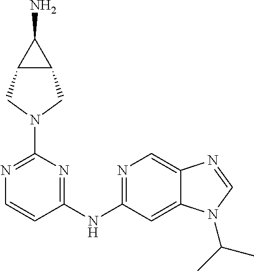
C1(N2CC3C(C2)C3N)=NC=CC(NC2=NC=C3C(=C2)N(C(C)C)C=N3)=N1
